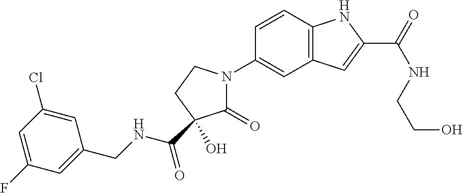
C1(=O)N(C2=CC3=C(C=C2)NC(C(=O)NCCO)=C3)CCC1(C(NCC1=CC(F)=CC(Cl)=C1)=O)O
